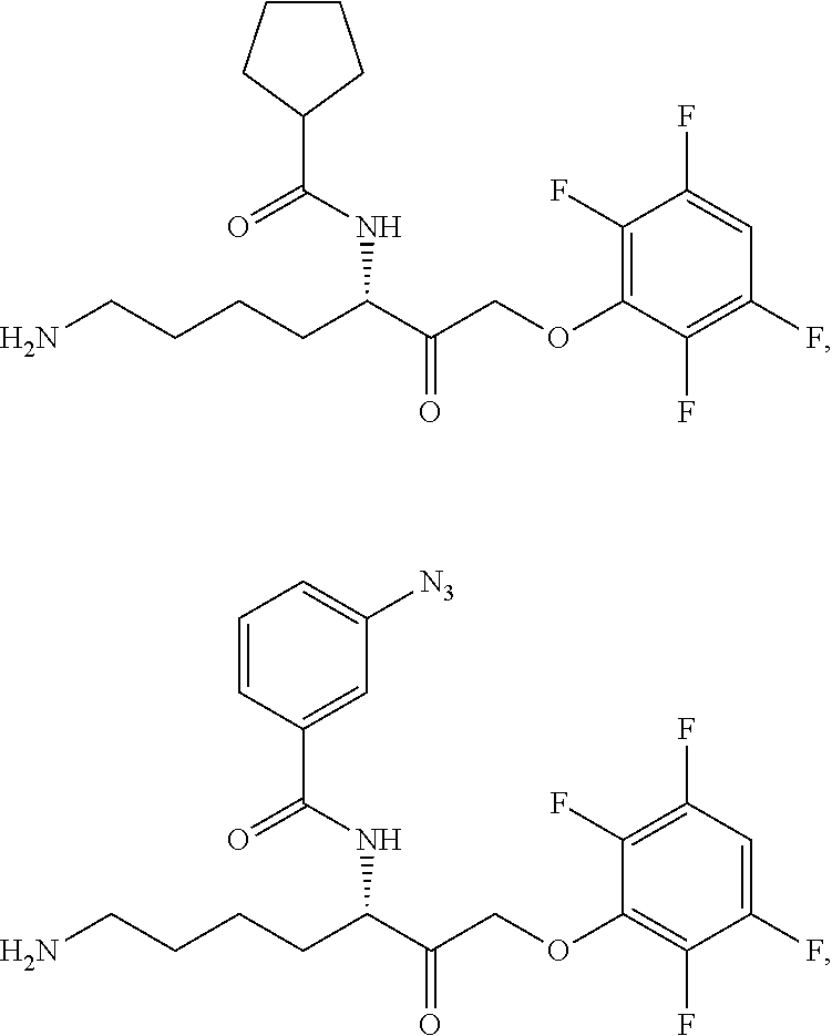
NCCCCC(C(COC1=C(F)C(F)=CC(F)=C1F)=O)NC(=O)C1CCCC1.NCCCCC(C(COC1=C(F)C(F)=CC(F)=C1F)=O)NC(=O)C1=CC([N3])=CC=C1
